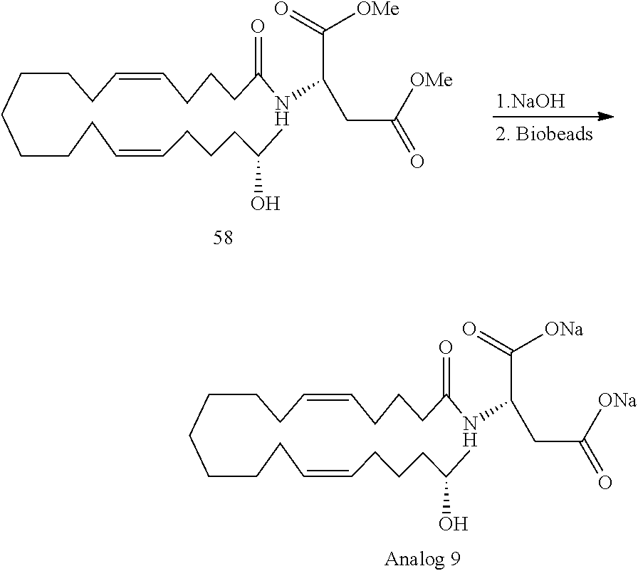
C(CCC=CCCCC(C)O)CCCCC=CCCCC(NC(C([ONa])=O)CC([ONa])=O)=O.C(CCC=CCCCC(C)O)CCCCC=CCCCC(NC(C([OMe])=O)CC([OMe])=O)=O
